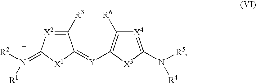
C1([R3])=[X2]C(=N([R1])[R2])[X1]C1=[Y]C1=C([R6])[X4]=C(N([R5])[R4])[X3]1
